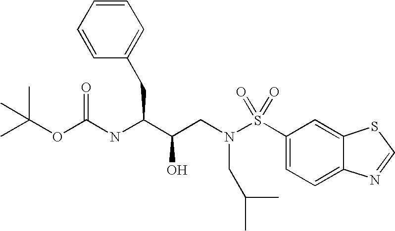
C1(S(N(CC(C(NC(=O)OC(C)(C)C)CC2=CC=CC=C2)O)CC(C)C)(=O)=O)=CC=C2C(=C1)SC=N2
